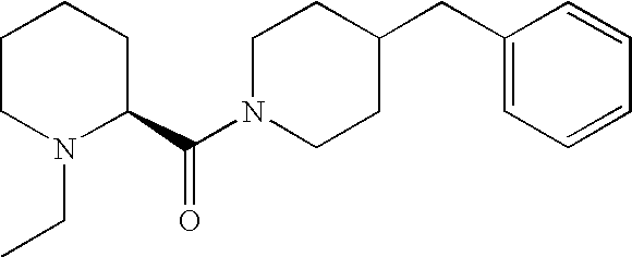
C1CN(CC)C(C(N2CCC(CC3=CC=CC=C3)CC2)=O)CC1
